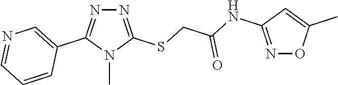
N1=C(SCC(=O)NC2=NOC(C)=C2)N(C)C(C2=CN=CC=C2)=N1
